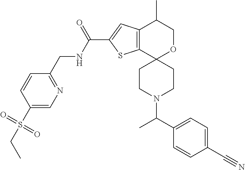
C12=C(C3(OCC1C)CCN(C(C1=CC=C(C#N)C=C1)C)CC3)SC(C(NCC1=NC=C(S(CC)(=O)=O)C=C1)=O)=C2
